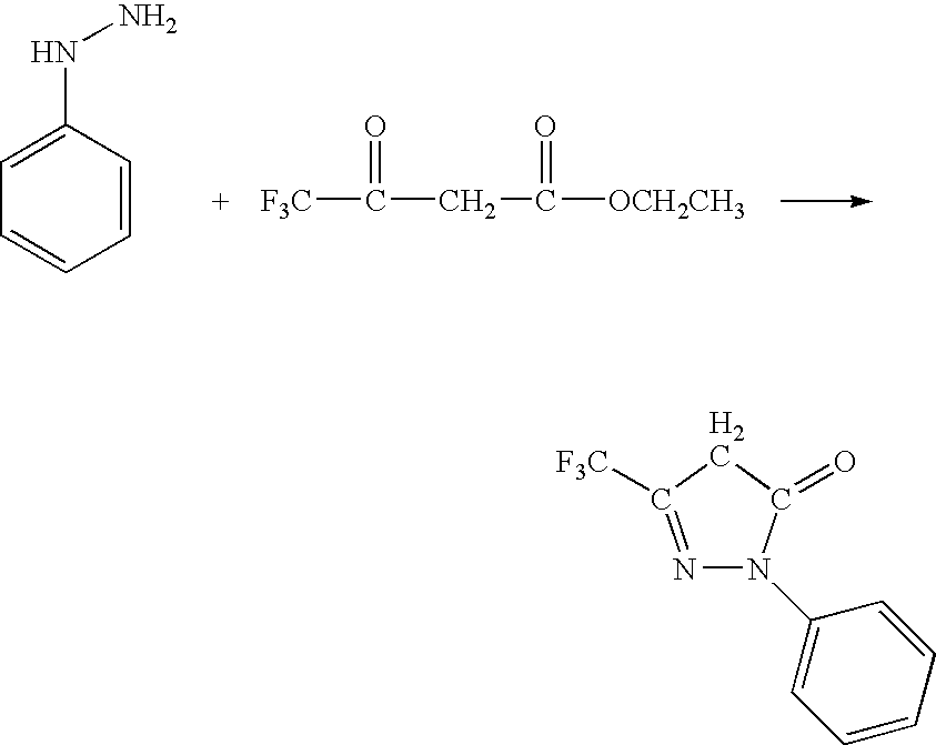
C1=CC=CC(NN)=C1.[F3C]C(CC([OCH2CH3])=O)=O.N1=C([F3C])CC(=O)N1C1=CC=CC=C1
